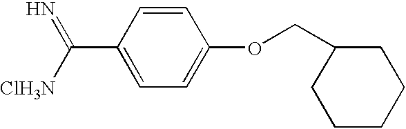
C1=CC(C([ClH3N])=N)=CC=C1OCC1CCCCC1
